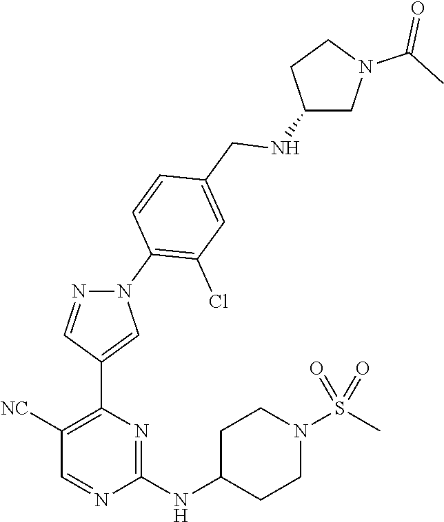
C1(NC2CCN(S(C)(=O)=O)CC2)=NC(C2=CN(C3=C(Cl)C=C(CNC4CN(C(C)=O)CC4)C=C3)N=C2)=C([NC])C=N1
